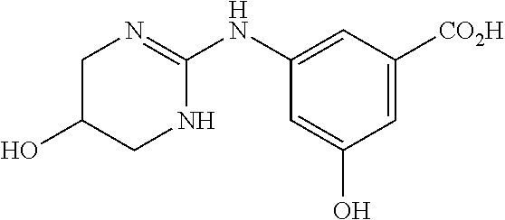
C1C(O)CNC(NC2=CC([CO2H])=CC(O)=C2)=N1
